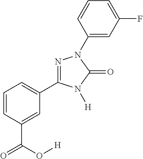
C1=CC=C(C2=NN(C3=CC(F)=CC=C3)C(=O)N2[H])C=C1C(=O)O[H]
